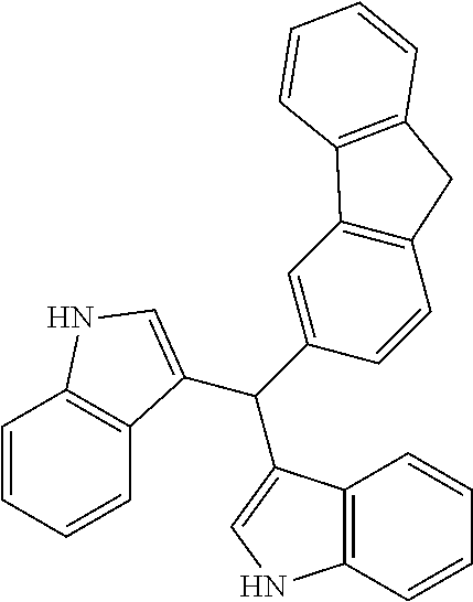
C12=C(C=CC=C1)NC=C2C(C1=CC2=C(C=C1)CC1=C2C=CC=C1)C1=CNC2=C1C=CC=C2
